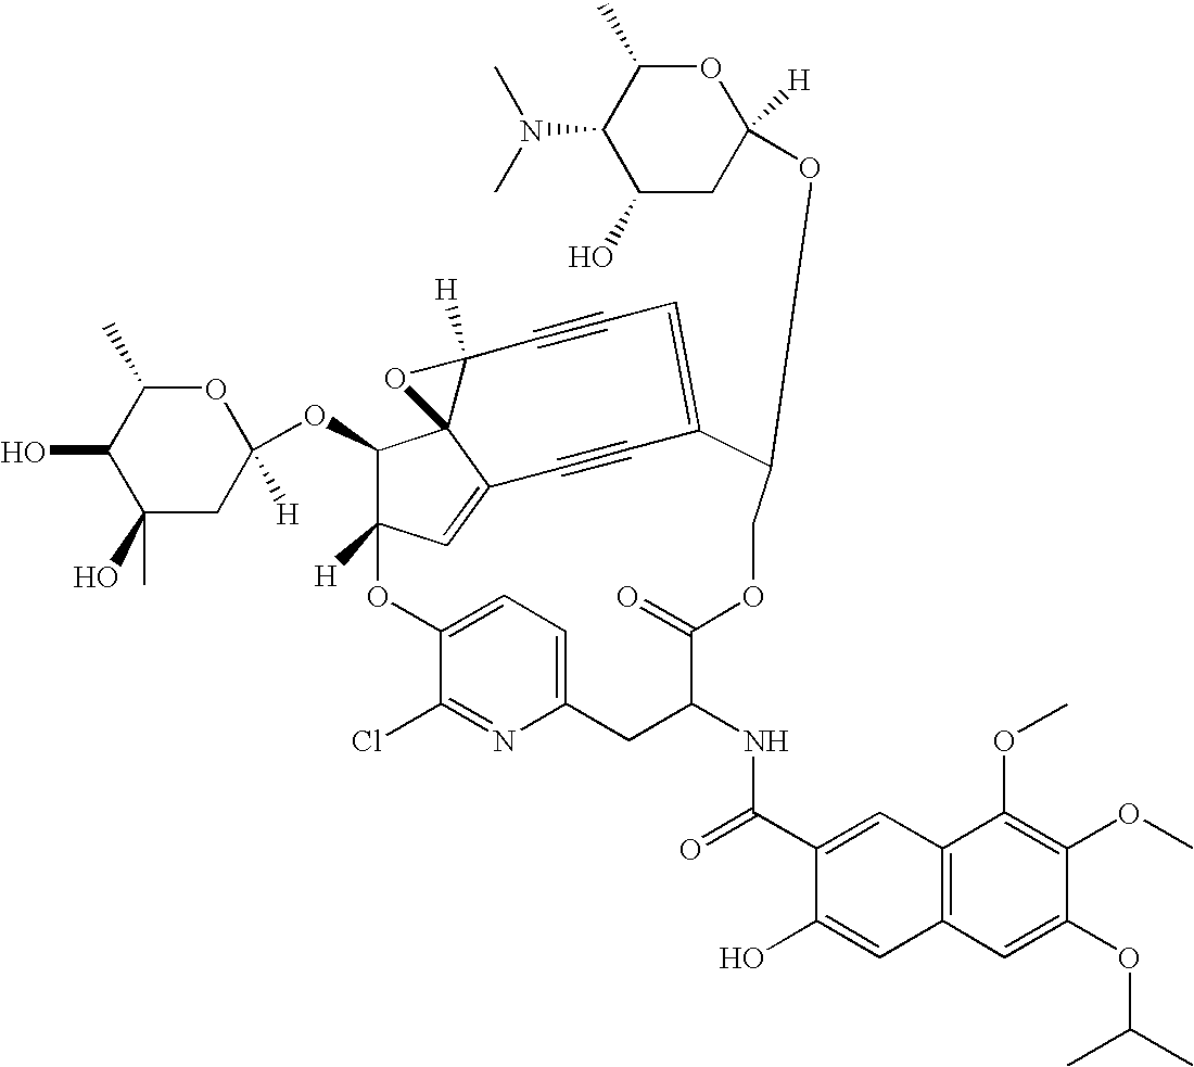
C1(O)(C)CC([H])(OC2C3([H])C=C4C25C([H])(O5)C#CC=C(C#C4)C(OC2([H])CC(O)C(N(C)C)C(C)O2)COC(=O)C(NC(=O)C2=CC4=C(C=C2O)C=C(OC(C)C)C(OC)=C4OC)CC2=CC=C(O3)C(Cl)=N2)OC(C)C1O
